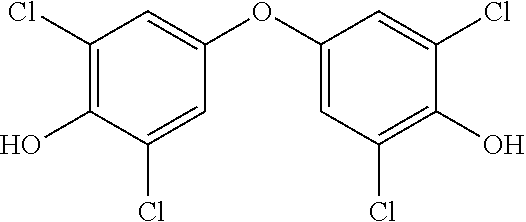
C1(Cl)=C(O)C(Cl)=CC(OC2=CC(Cl)=C(O)C(Cl)=C2)=C1
